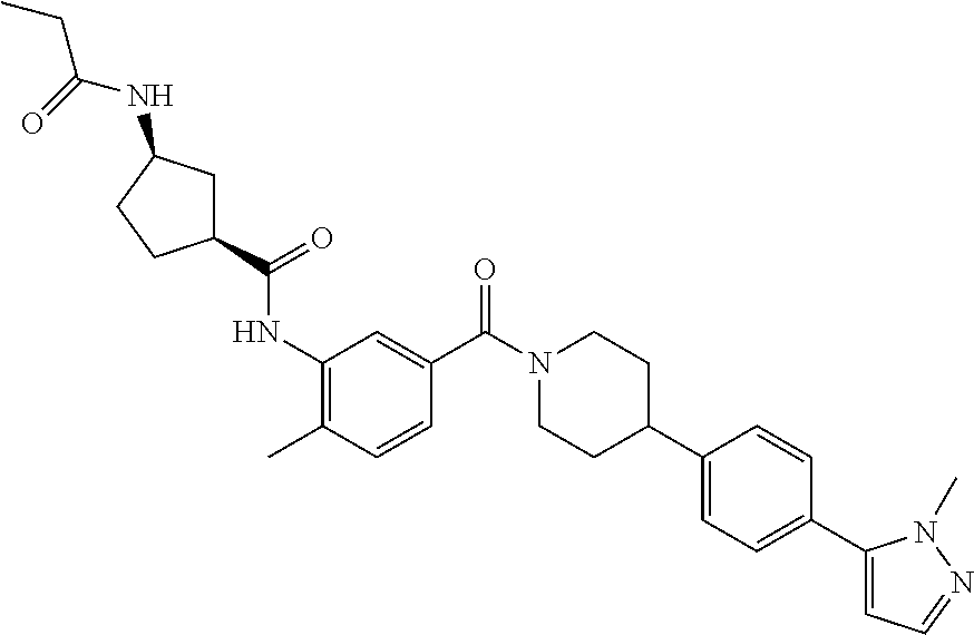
C1C(C(=O)NC2=C(C)C=CC(C(N3CCC(C4=CC=C(C5=CC=NN5C)C=C4)CC3)=O)=C2)CCC1NC(CC)=O
